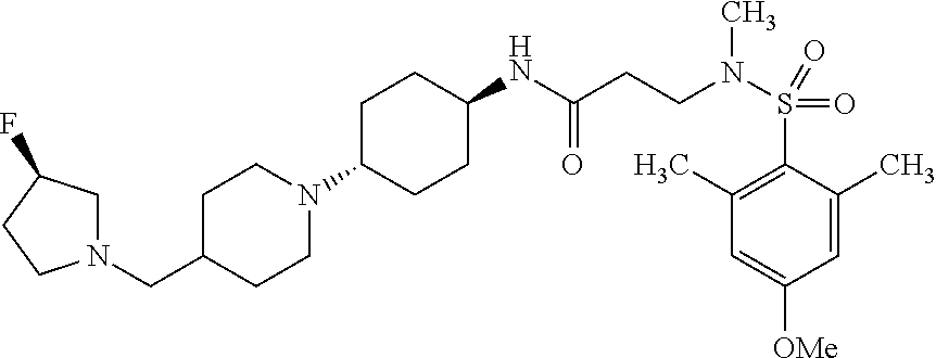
C1C(N2CCC(CN3CC(F)CC3)CC2)CCC(NC(CCN(S(C2=C(C)C=C([OMe])C=C2C)(=O)=O)C)=O)C1
